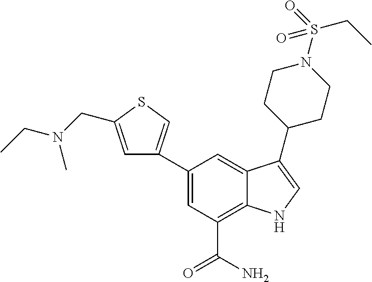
C1=C(C2=CSC(CN(CC)C)=C2)C=C2C(=C1C(N)=O)NC=C2C1CCN(S(CC)(=O)=O)CC1
